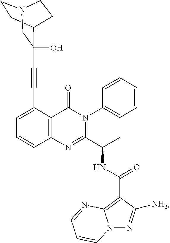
C1(C#CC2(O)C3CCN(CC3)C2)=CC=CC2=C1C(=O)N(C1=CC=CC=C1)C(C(C)NC(C1=C3N(N=C1[NH2])C=CC=N3)=O)=N2
